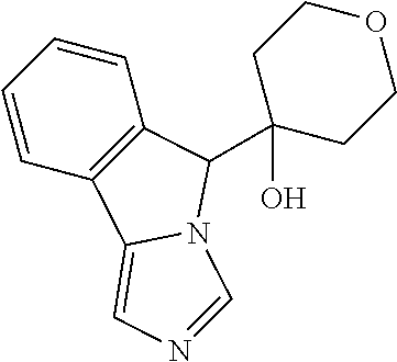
C1=CC=CC2=C1C(C1(O)CCOCC1)N1C2=CN=C1
